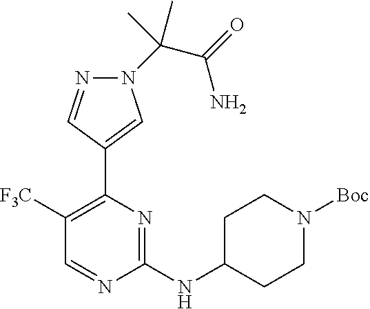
C1([F3C])=C(C2=CN(C(C(=O)N)(C)C)N=C2)N=C(NC2CCN([Boc])CC2)N=C1
